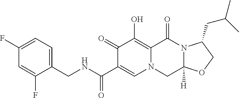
C1(CNC(C2=CN3C(=C(O)C2=O)C(=O)N2C([H])(C3)OCC2CC(C)C)=O)=CC=C(F)C=C1F
